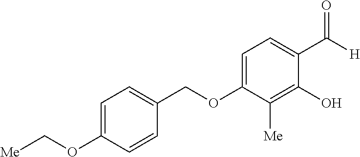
C1=C(OC[Me])C=CC(COC2=CC=C(C([H])=O)C(O)=C2[Me])=C1
